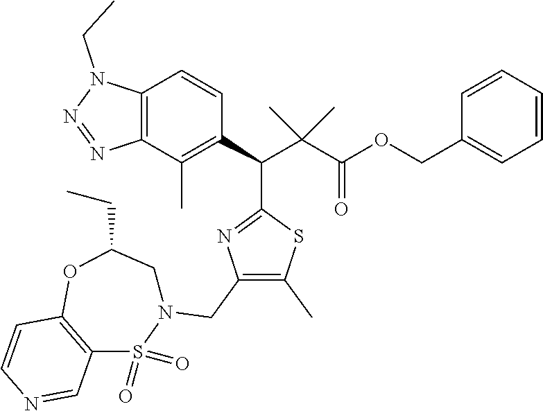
C12=C(C(C)=C(C(C(C(OCC3=CC=CC=C3)=O)(C)C)C3=NC(CN4CC(CC)OC5=C(S4(=O)=O)C=NC=C5)=C(C)S3)C=C1)N=NN2CC
